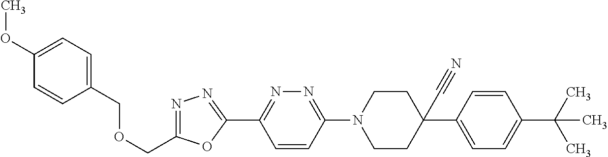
C1(COCC2=NN=C(C3=NN=C(N4CCC(C#N)(C5=CC=C(C(C)(C)C)C=C5)CC4)C=C3)O2)=CC=C(OC)C=C1
